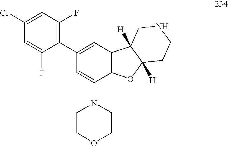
C1(N2CCOCC2)=CC(C2=C(F)C=C(Cl)C=C2F)=CC2=C1OC1([H])C2([H])CNCC1
